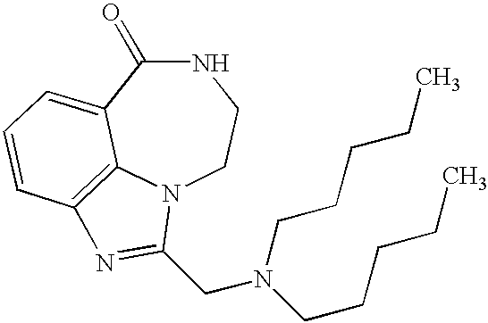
N1C(=O)C2=CC=CC3=C2N(CC1)C(CN(CCCCC)CCCCC)=N3
